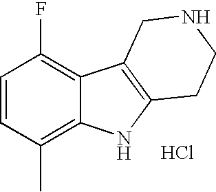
C1=CC(C)=C2C(=C1F)C1=C(N2)CCNC1.Cl
